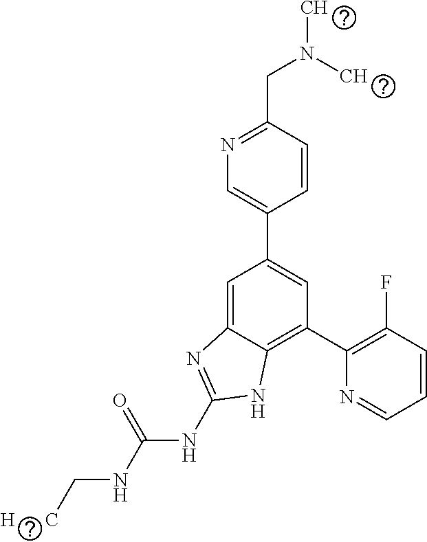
C1=CC(CN(C)C)=NC=C1C1=CC(C2=C(F)C=CC=N2)=C2C(=C1)N=C(NC(NC[H      C])=O)N2
